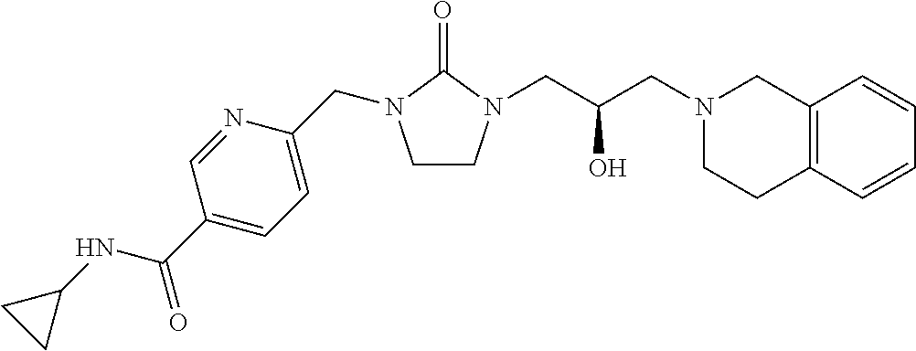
C1CN(CC(CN2CCC3=C(C2)C=CC=C3)O)C(=O)N1CC1=CC=C(C(NC2CC2)=O)C=N1
